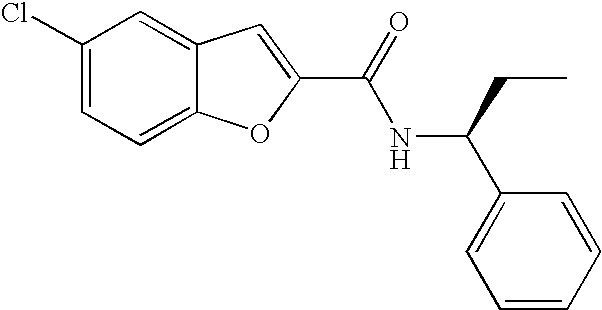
C1(C(=O)NC(C2=CC=CC=C2)CC)=CC2=CC(Cl)=CC=C2O1
